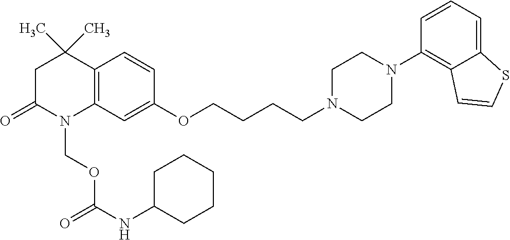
C12=C(C=C(OCCCCN3CCN(C4=C5C(=CC=C4)SC=C5)CC3)C=C1)N(COC(NC1CCCCC1)=O)C(=O)CC2(C)C
